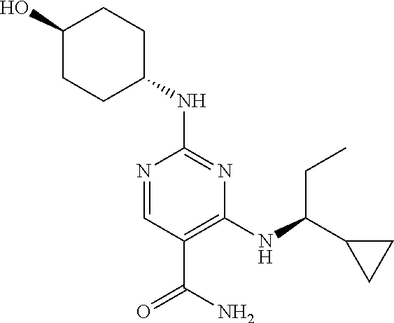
N1=CC(C(N)=O)=C(NC(C2CC2)CC)N=C1NC1CCC(O)CC1
